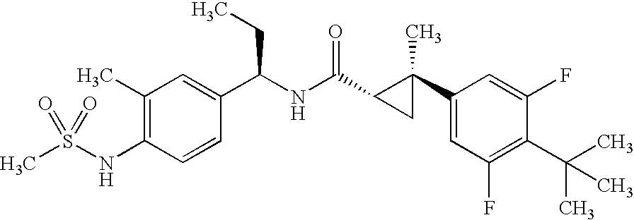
C1(C2(C)C(C(NC(C3=CC(C)=C(NS(C)(=O)=O)C=C3)CC)=O)C2)=CC(F)=C(C(C)(C)C)C(F)=C1
